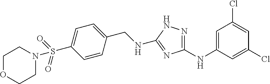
C1=CC(CNC2=NC(NC3=CC(Cl)=CC(Cl)=C3)=NN2)=CC=C1S(=O)(=O)N1CCOCC1
